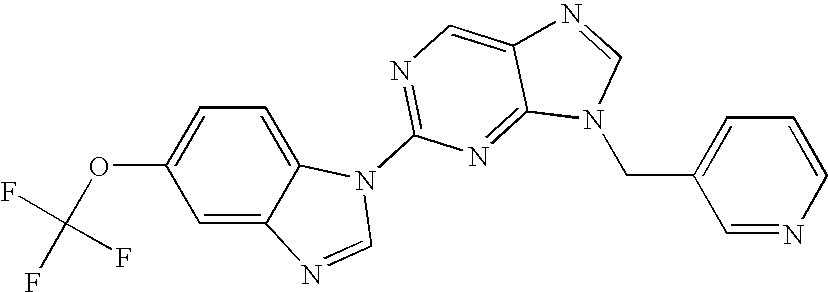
C1=C(OC(F)(F)F)C=C2C(=C1)N(C1=NC=C3C(=N1)N(CC1=CC=CN=C1)C=N3)C=N2
